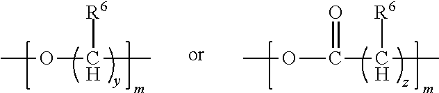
COC([R6])C.O(C(C([R6])C)=O)C
